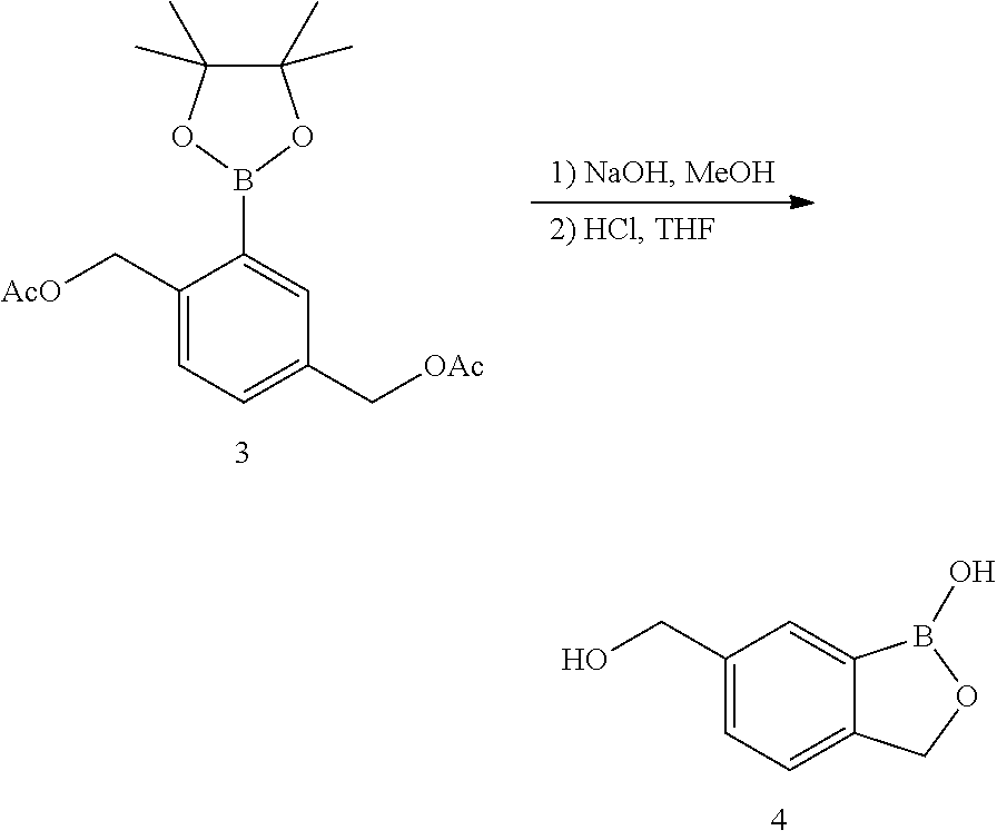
C1(C[AcO])=CC=C(C[OAc])C=C1B1OC(C)(C)C(C)(C)O1.C1(CO)=CC=C2C(=C1)B(O)OC2
